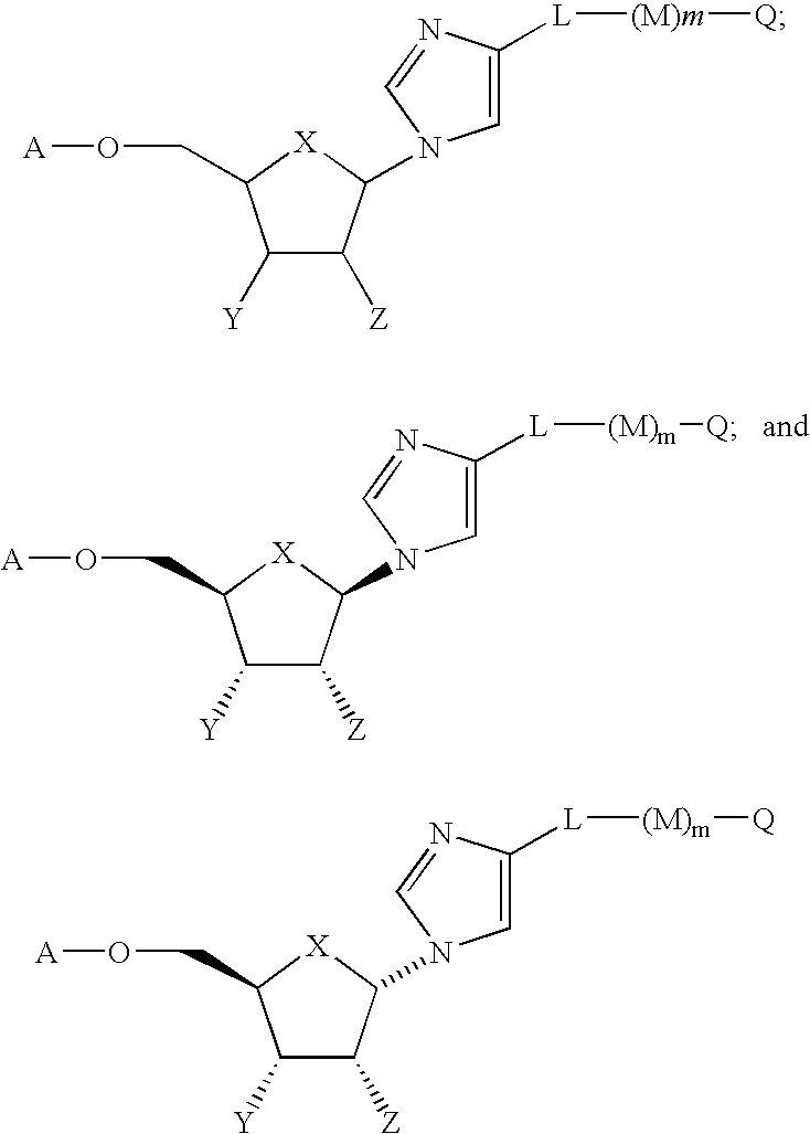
C1([Y])C([Z])C(N2C=C([L][(M)m][Q])N=C2)[X]C1CO[A].C1([Y])C([Z])C(N2C=C([L][(M)m][Q])N=C2)[X]C1CO[A].C1([Y])C([Z])C(N2C=C([L][(M)m][Q])N=C2)[X]C1CO[A]
